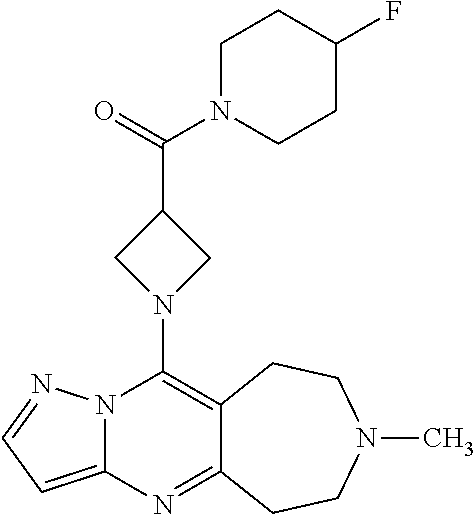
N12C(=CC=N1)N=C1C(=C2N2CC(C(=O)N3CCC(F)CC3)C2)CCN(C)CC1
